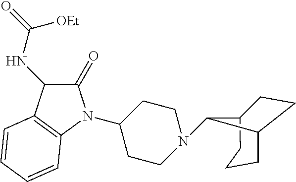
C12CCCC(CC1)C2N1CCC(N2C(=O)C(NC(=O)[OEt])C3=C2C=CC=C3)CC1
